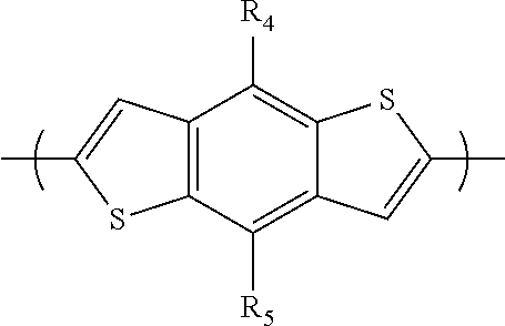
CC1=CC2=C(S1)C([R5])=C1C(=C2[R4])SC(C)=C1
